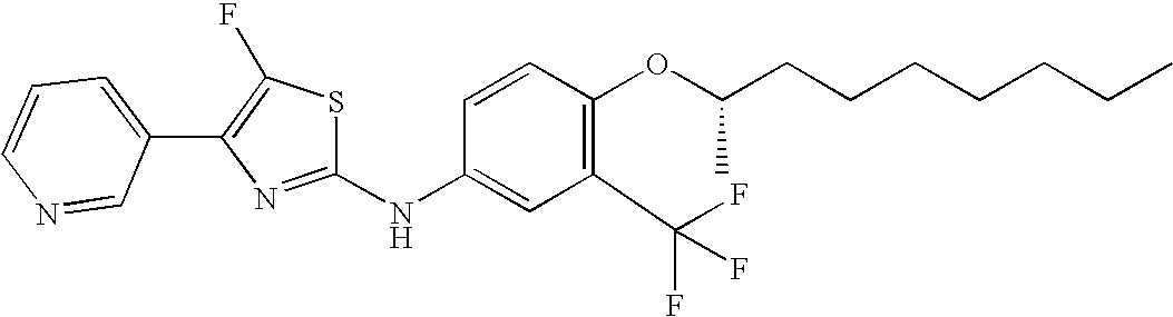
C1=CC=C(C2=C(F)SC(NC3=CC(C(F)(F)F)=C(OC(CCCCCCC)C)C=C3)=N2)C=N1
